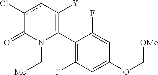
C1(C2=C([Y])cc(Cl)C(=O)N2C[Me])=C(F)C=C(OC[OMe])C=C1F
